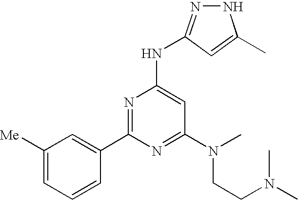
C1(C2=NC(NC3=NNC(C)=C3)=CC(N(CCN(C)C)C)=N2)=CC([Me])=CC=C1
